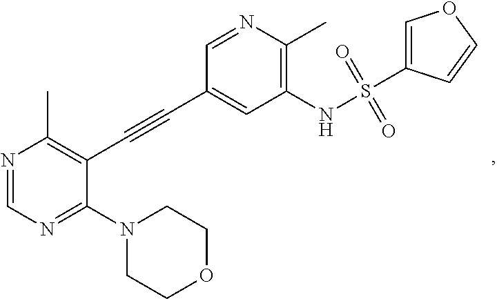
N1=CN=C(N2CCOCC2)C(C#CC2=CC(NS(=O)(=O)C3=COC=C3)=C(C)N=C2)=C1C
